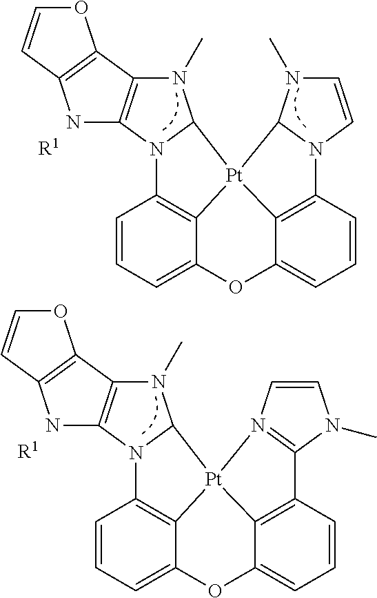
C12=C(C3=C(N1)C=CO3)N(C)C1N2C2=C3C(=CC=C2)OC2=CC=CC4=C2[Pt]13C1N4C=CN1C.[R1].C12=C(C3=C(N1)C=CO3)N(C)C1N2C2=C3C(=CC=C2)OC2=CC=CC4=C2[Pt]13N1=C4N(C)C=C1.[R1]
